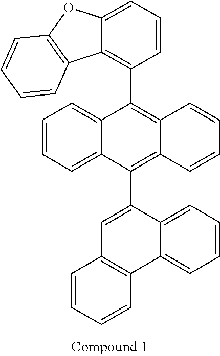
C12=CC=CC(C3=C4C(=C(C5=CC6=C(C7=CC=CC=C57)C=CC=C6)C5=CC=CC=C35)C=CC=C4)=C1C1=C(O2)C=CC=C1
